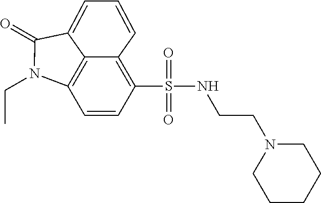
C1=CC(S(NCCN2CCCCC2)(=O)=O)=C2C=CC=C3C(=O)N(CC)C1=C23
